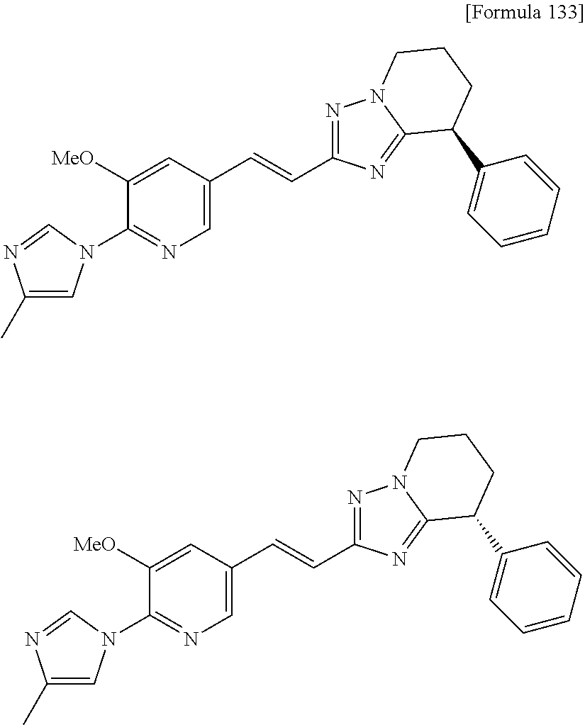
C1(C)=CN(C2=NC=C(C=CC3=NN4C(=N3)C(C3=CC=CC=C3)CCC4)C=C2[MeO])C=N1.C1(C)=CN(C2=NC=C(C=CC3=NN4C(=N3)C(C3=CC=CC=C3)CCC4)C=C2[MeO])C=N1
